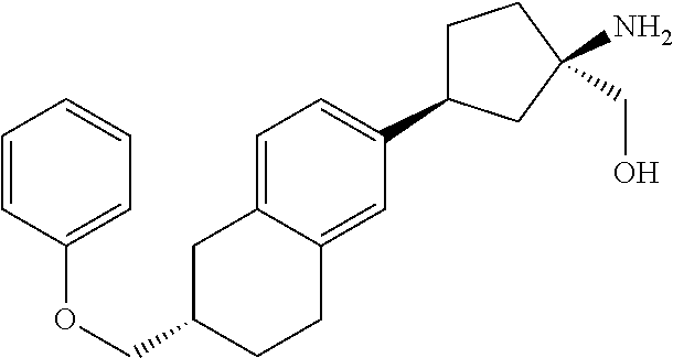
C1=C2C(=CC(C3CCC(CO)(N)C3)=C1)CCC(COC1=CC=CC=C1)C2
